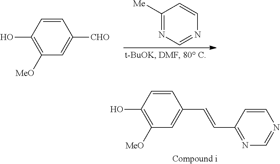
C1=CC(O)=C([MeO])C=C1[CHO].C1([Me])=NC=NC=C1.C1=CC(O)=C([MeO])C=C1C=CC1=NC=NC=C1
